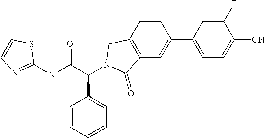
C1(NC(C(C2=CC=CC=C2)N2CC3=C(C=C(C4=CC=C([CN])C(F)=C4)C=C3)C2=O)=O)=NC=CS1
